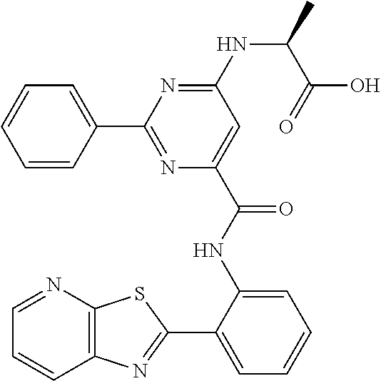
C1(C2=NC(C(NC3=CC=CC=C3C3=NC4=C(S3)N=CC=C4)=O)=CC(NC(C)C(=O)O)=N2)=CC=CC=C1
